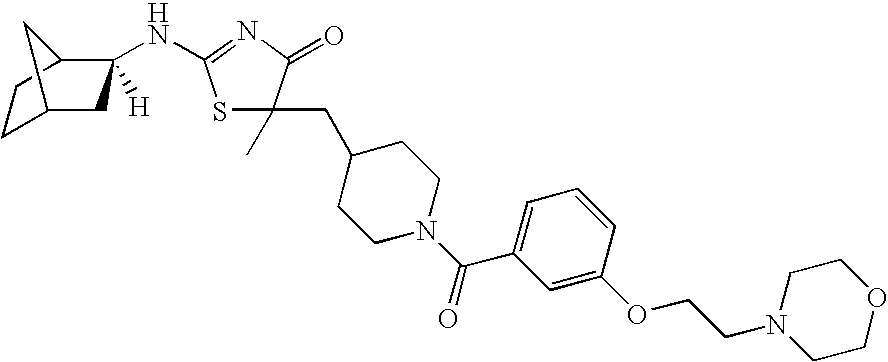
S1C(C)(CC2CCN(C(C3=CC=CC(OCCN4CCOCC4)=C3)=O)CC2)C(=O)N=C1NC1([H])CC2CCC1C2
